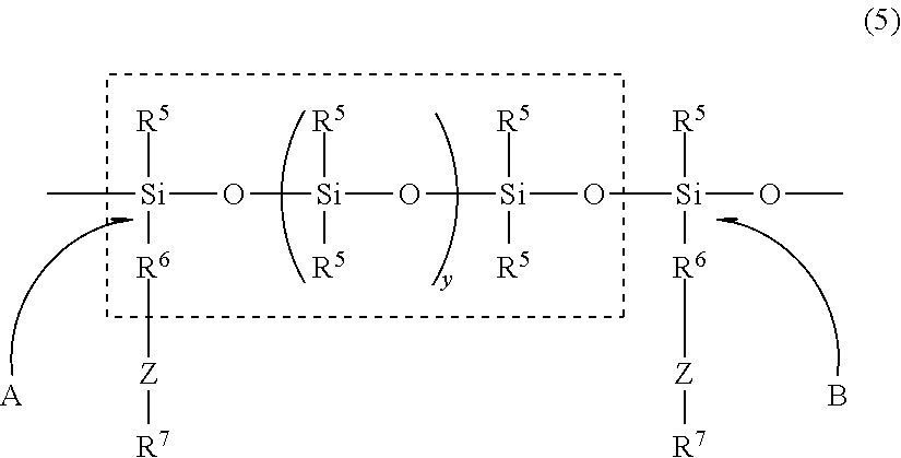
C[Si](O[Si](O[Si](O[Si](OC)([R5])[R6][Z][R7])([R5])[R5])([R5])[R5])([R5])[R6][Z][R7].[A].B
